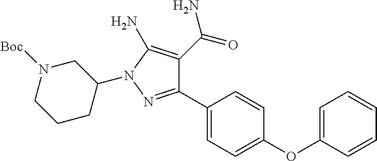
C1=C(OC2=CC=C(C3=NN(C4CN([Boc])CCC4)C(N)=C3C(=O)N)C=C2)C=CC=C1
